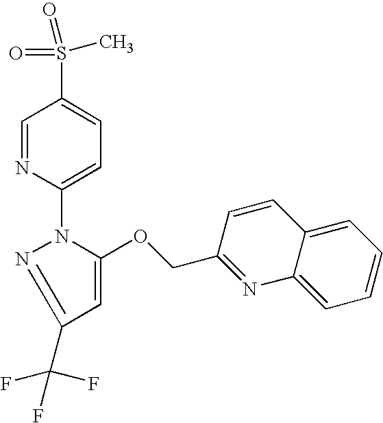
C1=NC(N2N=C(C(F)(F)F)C=C2OCC2=NC3=CC=CC=C3C=C2)=CC=C1S(=O)(C)=O
